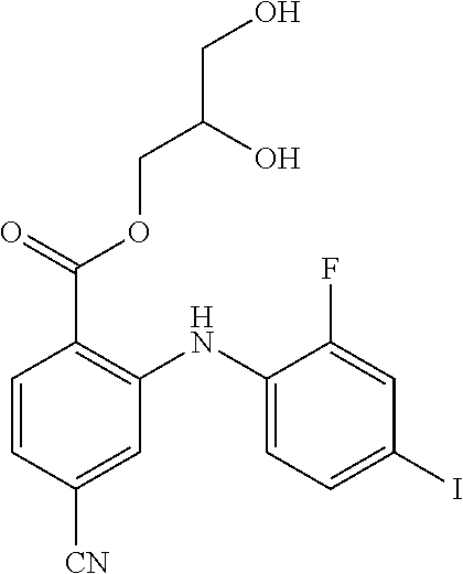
C1(F)=CC(I)=CC=C1NC1=C(C(=O)OCC(CO)O)C=CC([CN])=C1
